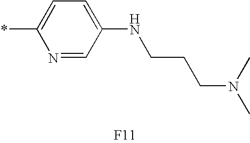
N1=CC(NCCCN(C)C)=CC=C1*.[F11]
